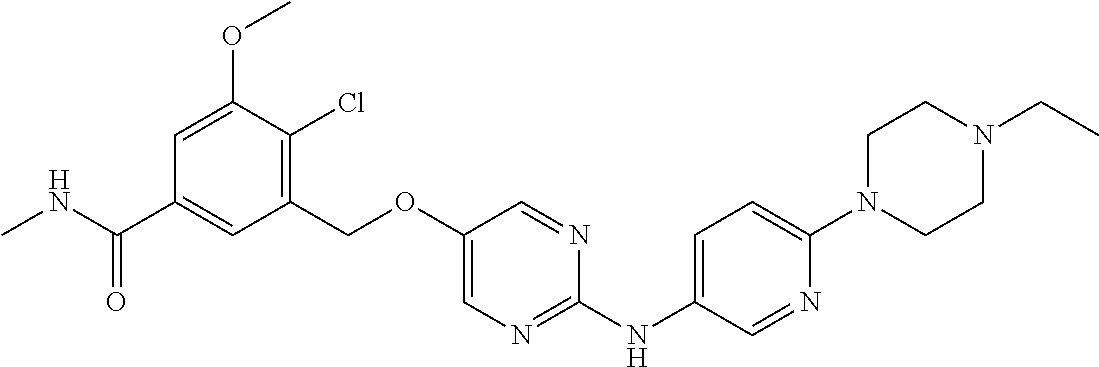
C1(COC2=CN=C(NC3=CC=C(N4CCN(CC)CC4)N=C3)N=C2)=C(Cl)C(OC)=CC(C(NC)=O)=C1
